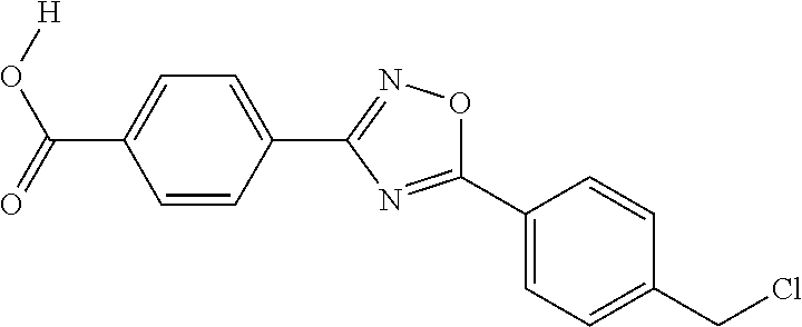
C1(C2=CC=C(CCl)C=C2)=NC(C2=CC=C(C(=O)O[H])C=C2)=NO1
